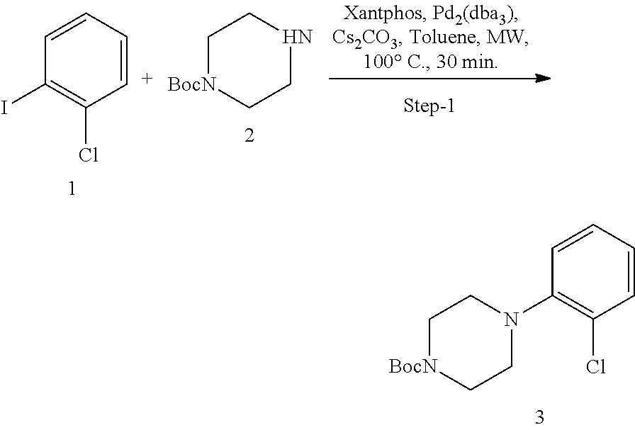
C1=CC(I)=C(Cl)C=C1.C1C[BocN]CCN1.C1[BocN]CCN(C2=C(Cl)C=CC=C2)C1
